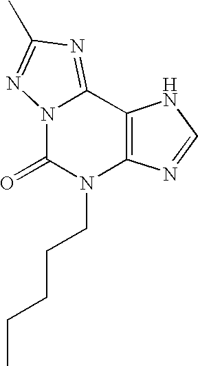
N12C(=O)N(CCCCC)C3=C(C1=NC(C)=N2)NC=N3
